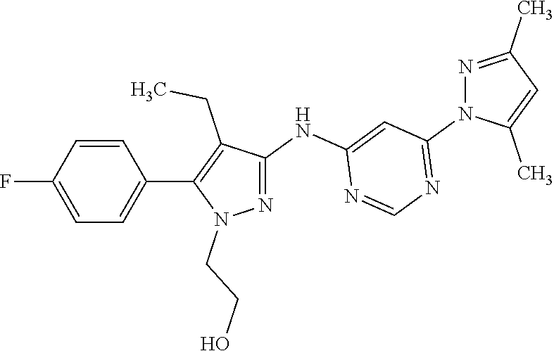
C1(NC2=CC(N3C(C)=CC(C)=N3)=NC=N2)=NN(CCO)C(C2=CC=C(F)C=C2)=C1CC
